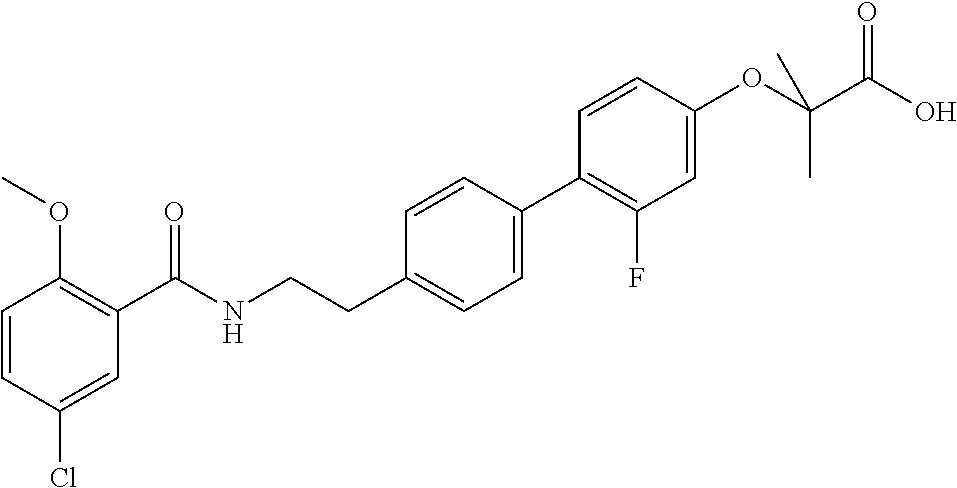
C1=CC(Cl)=CC(C(NCCC2=CC=C(C3=C(F)C=C(OC(C(O)=O)(C)C)C=C3)C=C2)=O)=C1OC
